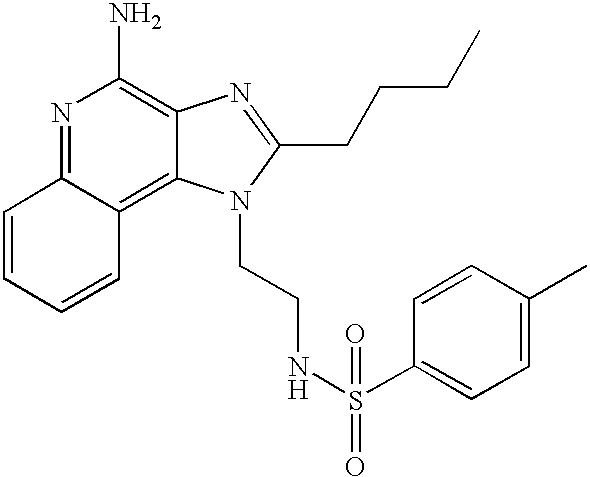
N1=C2C(=C3C(=C1N)N=C(CCCC)N3CCNS(C1=CC=C(C)C=C1)(=O)=O)C=CC=C2
